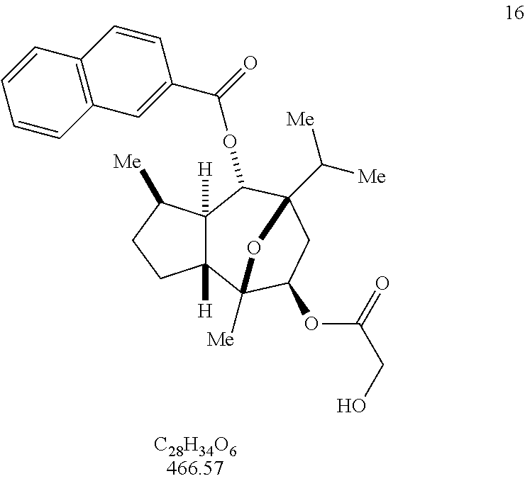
C12([H])C([H])(C3([Me])C(OC(CO)=O)CC(C([Me])[Me])(C1OC(C1=CC4=C(C=C1)C=CC=C4)=O)O3)CCC2[Me]
